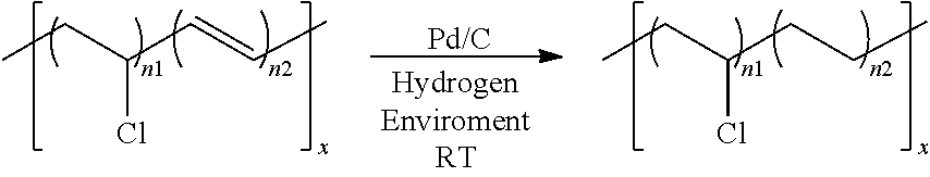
[Pd/C].CCC(CCC)Cl.CCC(C=CC)Cl
